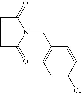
C1=CC(=O)N(CC2=CC=C(Cl)C=C2)C1=O
